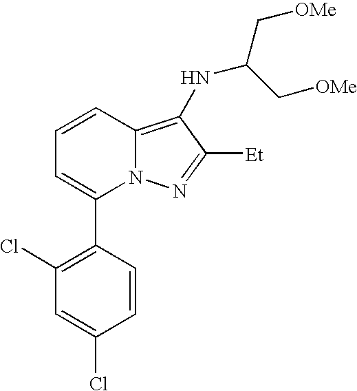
C1(C2=CC=CC3=C(NC(C[OMe])C[OMe])C([Et])=NN23)=C(Cl)C=C(Cl)C=C1
